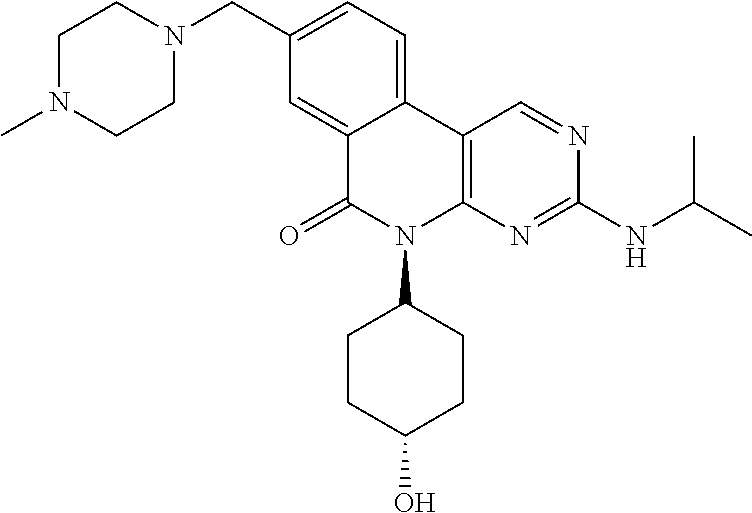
C12=CC(CN3CCN(C)CC3)=CC=C1C1=C(N(C3CCC(O)CC3)C2=O)N=C(NC(C)C)N=C1
